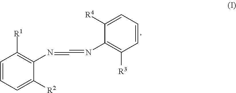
C1=CC=C([R2])C(N=C=NC2=C([R3])C=CC=C2[R4])=C1[R1]
